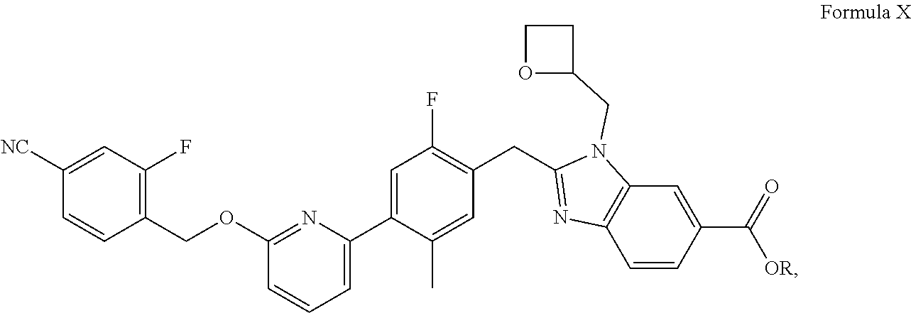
C1([NC])=CC(F)=C(COC2=NC(C3=CC(F)=C(CC4=NC5=C(N4CC4CCO4)C=C(C(=O)[OR])C=C5)C=C3C)=CC=C2)C=C1
